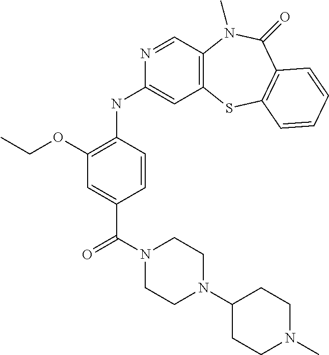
C12=C(C=NC(NC3=C(OCC)C=C(C(N4CCN(C5CCN(C)CC5)CC4)=O)C=C3)=C1)N(C)C(=O)C1=C(S2)C=CC=C1
